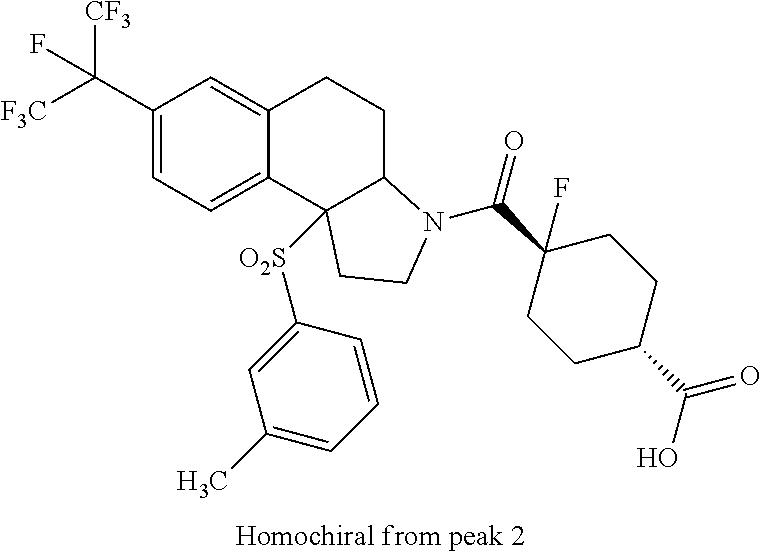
[F3C]C(C1=CC=C2C(=C1)CCC1C2([O2S]C2=CC(C)=CC=C2)CCN1C(C1(F)CCC(C(=O)O)CC1)=O)([CF3])F
